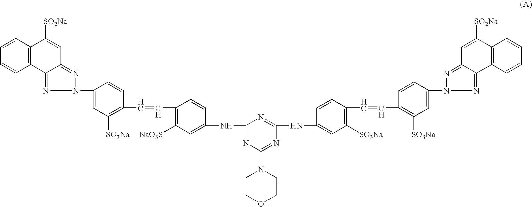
C1=CC2=C(C=C1)C([SO2Na])=CC1=NN(C3=CC([SO3Na])=C(C=CC4=C([NaO3S])C=C(NC5=NC(N6CCOCC6)=NC(NC6=CC([SO3Na])=C(C=CC7=C([SO3Na])C=C(N8N=C9C%10=C(C=CC=C%10)C([SO2Na])=CC9=N8)C=C7)C=C6)=N5)C=C4)C=C3)N=C21
